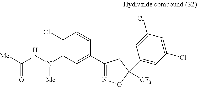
C1(Cl)=C(N(NC([Me])=O)[Me])C=C(C2=NOC(C3=CC(Cl)=CC(Cl)=C3)([CF3])C2)C=C1
